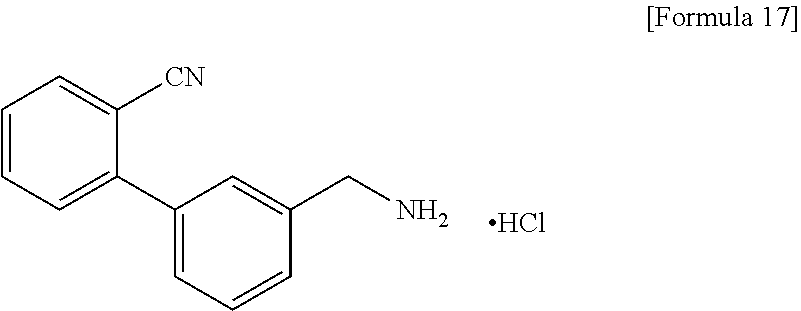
C1(C2=CC=CC=C2[CN])=CC=CC(CN)=C1.Cl
